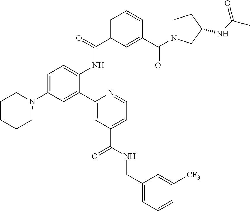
C1=C(N2CCCCC2)C=C(C2=CC(C(NCC3=CC=CC([CF3])=C3)=O)=CC=N2)C(NC(C2=CC=CC(C(=O)N3CCC(NC(C)=O)C3)=C2)=O)=C1
